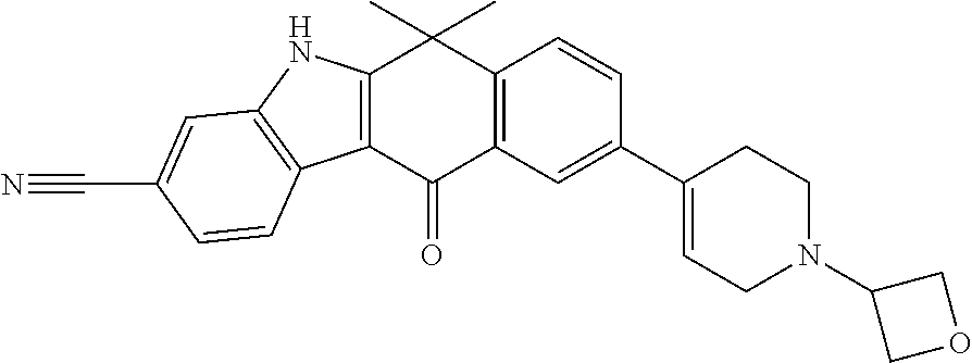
C12=C(C(=O)C3=C(C1(C)C)C=CC(C1=CCN(C4COC4)CC1)=C3)C1=C(N2)C=C(C#N)C=C1
